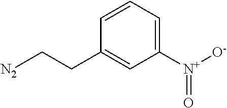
[N2]CCC1=CC([N+]([O-])=O)=CC=C1
